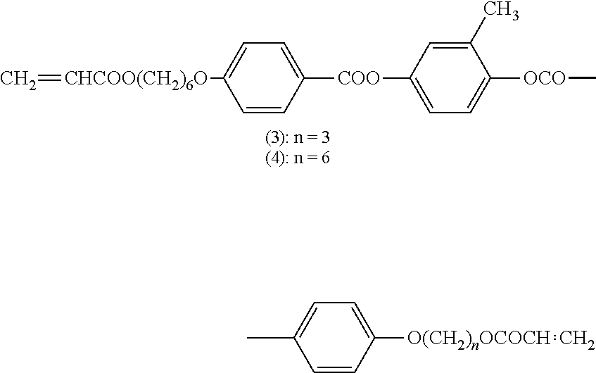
C=[CHCOO(CH2)6O]C1=CC=C([COO]C2=CC=C([OCO]C)C(C)=C2)C=C1.C1(C)=CC=C([O(CH2)nOCOCH]=C)C=C1
